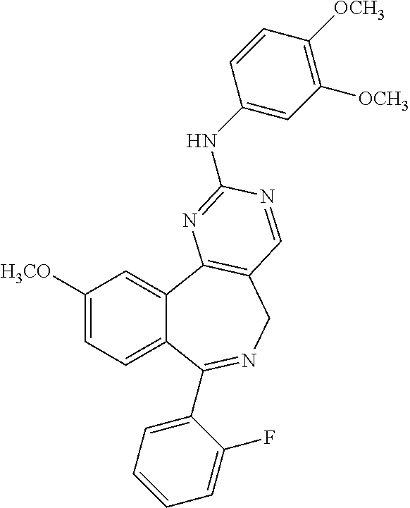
C1([H3CO])=CC=C2C(=C1)C1=C(CN=C2C2=CC=CC=C2F)C=NC(NC2=CC([OCH3])=C([OCH3])C=C2)=N1
